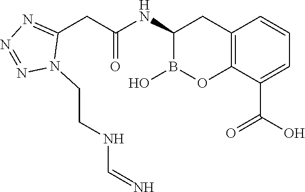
C12=C(C(C(O)=O)=CC=C1)OB(O)C(NC(=O)CC1=NN=NN1CCNC=N)C2
